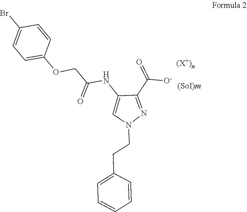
C1(C(=O)[O-])=NN(CCC2=CC=CC=C2)C=C1NC(COC1=CC=C(Br)C=C1)=O.[(X+)]
